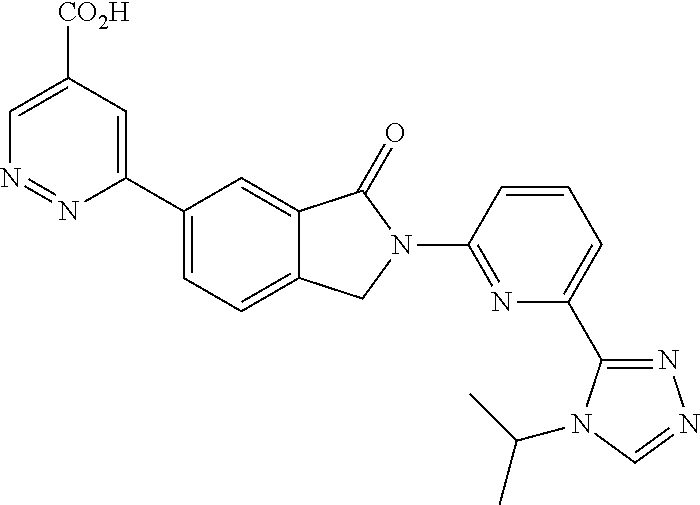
C1=C([CO2H])C=C(C2=CC=C3C(=C2)C(=O)N(C2=NC(C4=NN=CN4C(C)C)=CC=C2)C3)N=N1
